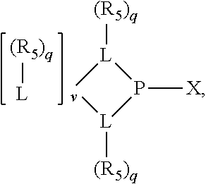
[L]1([(R5)q])[v][L]([(R5)q])P1[X].[L][(R5)q]
